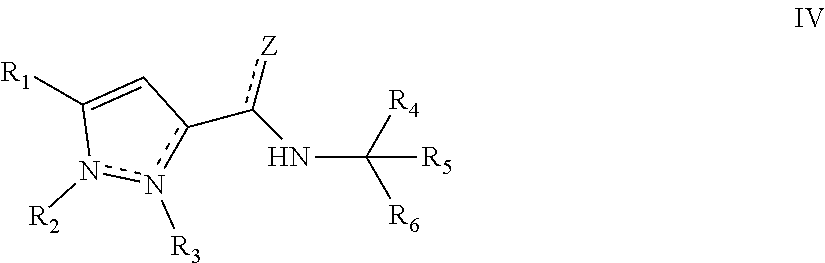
[R1]C1=Cc(-c([Z])NC([R4])([R6])[R5])n([R3])n1[R2]
